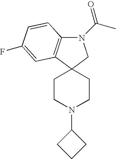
C1CN(C2CCC2)CCC12C1=C(N(C(C)=O)C2)C=CC(F)=C1
